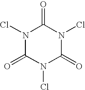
N1(Cl)C(=O)N(Cl)C(=O)N(Cl)C1=O
